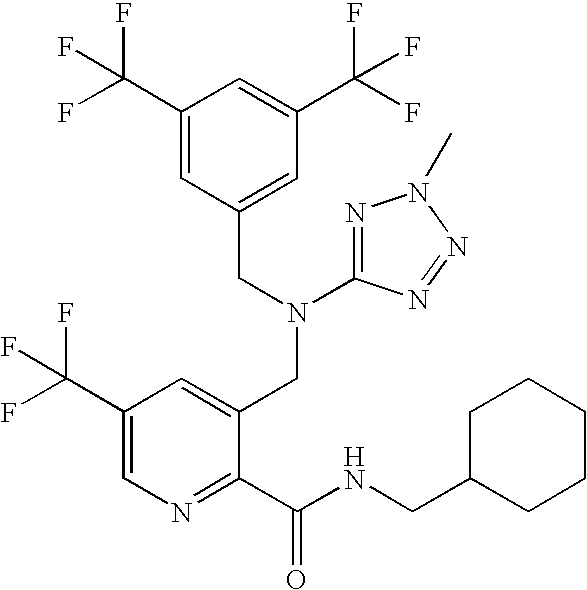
C1(C(F)(F)F)=CC(CN(CC2=CC(C(F)(F)F)=CN=C2C(NCC2CCCCC2)=O)C2=NN(C)N=N2)=CC(C(F)(F)F)=C1
